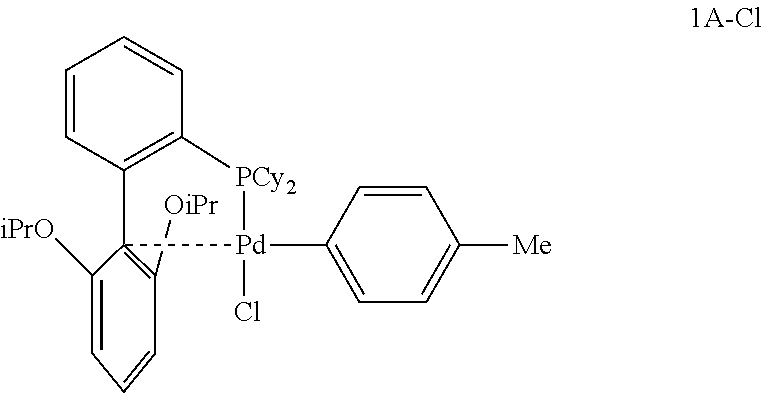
[Pd]1(Cl)(C2=CC=C([Me])C=C2)[PCy2]C2=C(C=CC=C2)C12=C([OiPr])C=CC=C2[iPrO]
